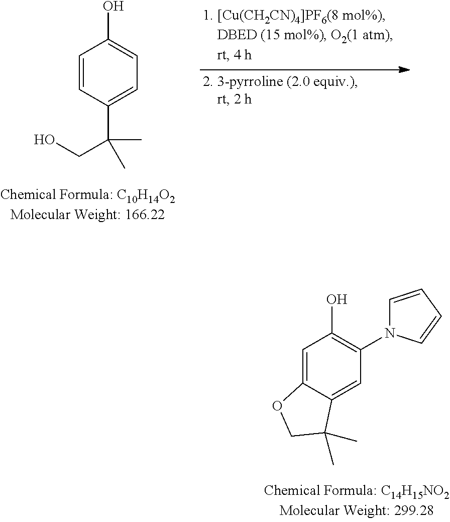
C1=CC(C(CO)(C)C)=CC=C1O.OC1=C(N2C=CC=C2)C=C2C(=C1)OCC2(C)C
